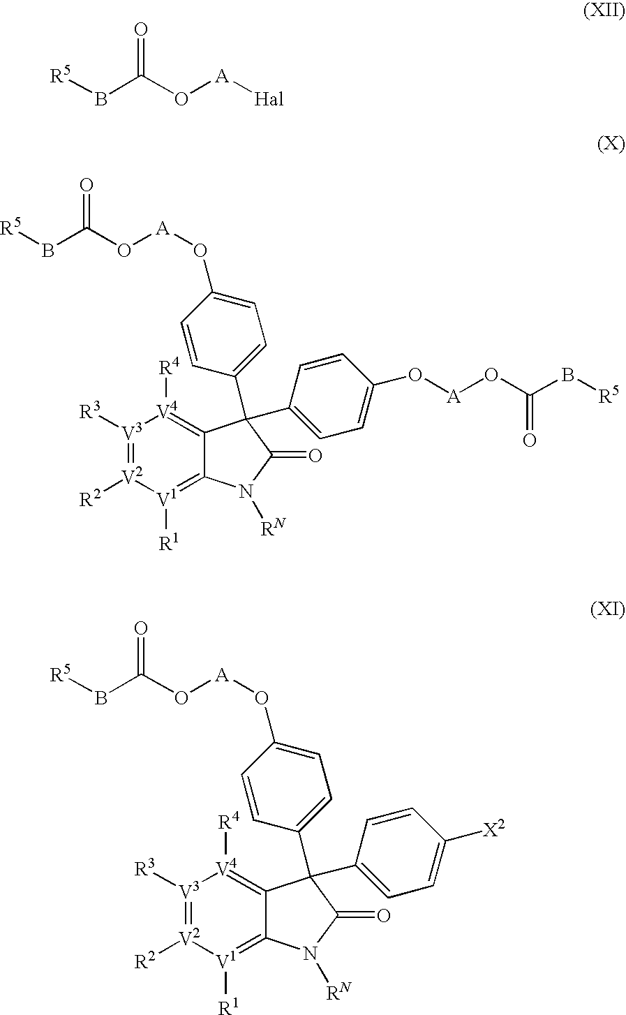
[R5]BC(O[A][Hal])=O.[R5]BC(O[A]OC1=CC=C(C2(C3=CC=C(O[A]OC(B[R5])=O)C=C3)C3=[V4]([R4])[V3]([R3])=[V2]([R2])[V1]([R1])=C3N([RN])C2=O)C=C1)=O.[R5]BC(O[A]OC1=CC=C(C2(C3=CC=C([X2])C=C3)C3=[V4]([R4])[V3]([R3])=[V2]([R2])[V1]([R1])=C3N([RN])C2=O)C=C1)=O
